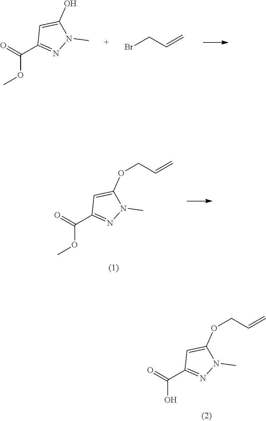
C(O)(=O)C1=NN(C)C(OCC=C)=C1.C(OC)(=O)C1=NN(C)C(O)=C1.BrCC=C.C(OC)(=O)C1=NN(C)C(OCC=C)=C1
